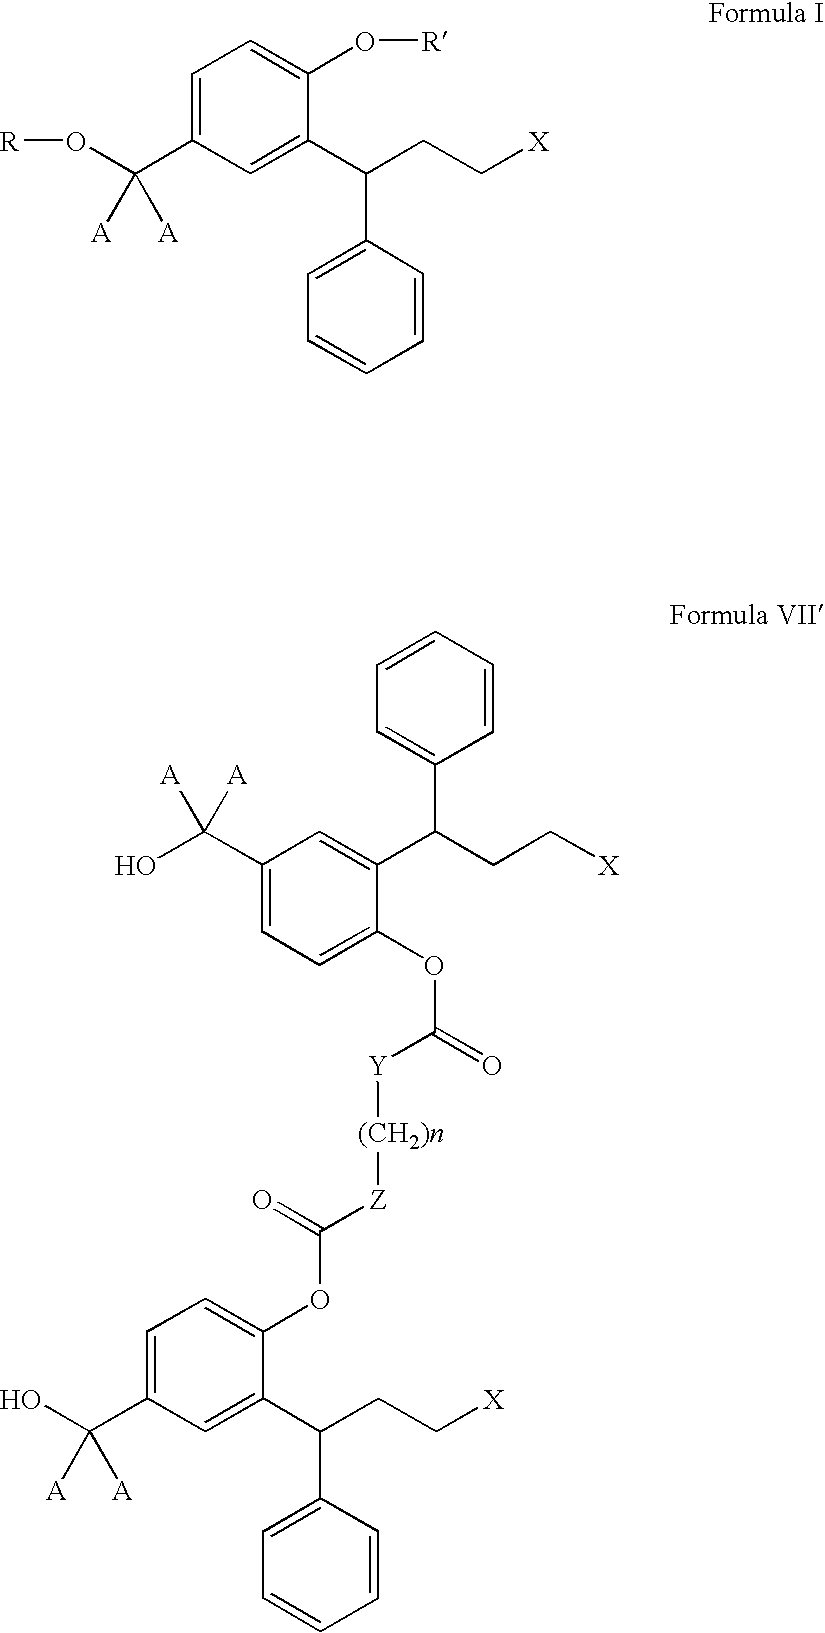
C1=C(C(O[R])([A])[A])C=C(C(CC[X])C2=CC=CC=C2)C(O[R])=C1.C1=C(C(O)([A])[A])C=C(C(CC[X])C2=CC=CC=C2)C(OC(=O)[Z][(CH2)n][Y]C(=O)OC2=CC=C(C(O)([A])[A])C=C2C(CC[X])C2=CC=CC=C2)=C1
